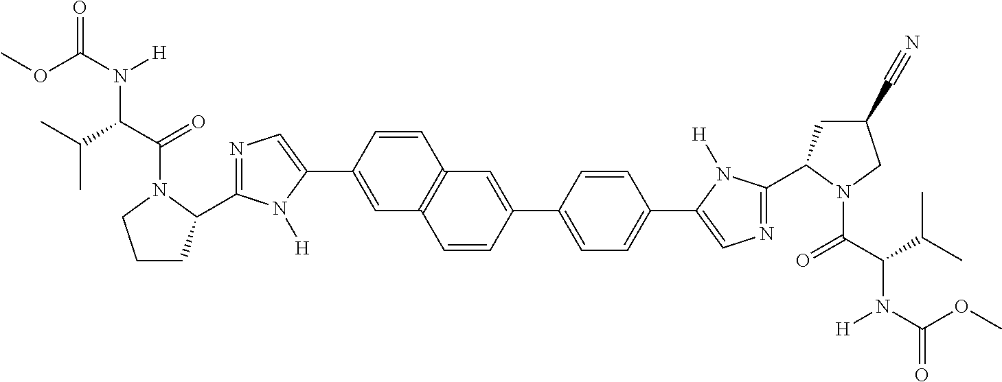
COC(N([H])C(C(=O)N1C(C2=NC=C(C3=CC4=C(C=C3)C=C(C3=CC=C(C5=CN=C(C6CC(C#N)CN6C(C(C(C)C)N(C(OC)=O)[H])=O)N5[H])C=C3)C=C4)N2[H])CCC1)C(C)C)=O
